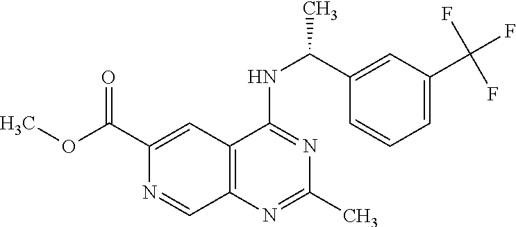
C1(C(OC)=O)=CC2=C(C=N1)N=C(C)N=C2NC(C1=CC(C(F)(F)F)=CC=C1)C
